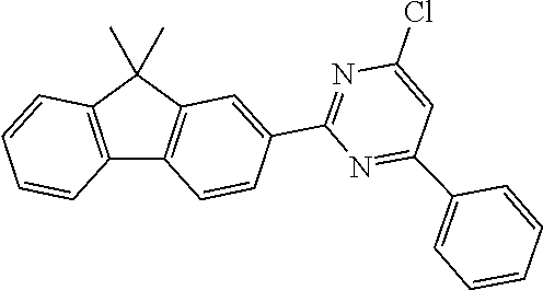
C1=CC2=C(C3=C(C2(C)C)C=C(C2=NC(Cl)=CC(C4=CC=CC=C4)=N2)C=C3)C=C1
